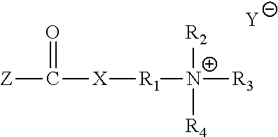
[Z]C(=O)[X][R1][N+]([R2])([R4])[R3].[Y]
